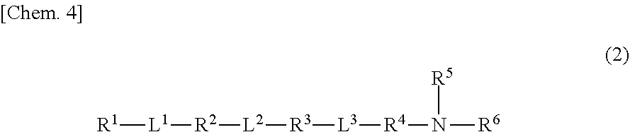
[R1][L1][R2][L2][R3][L3][R4]N([R6])[R5]
